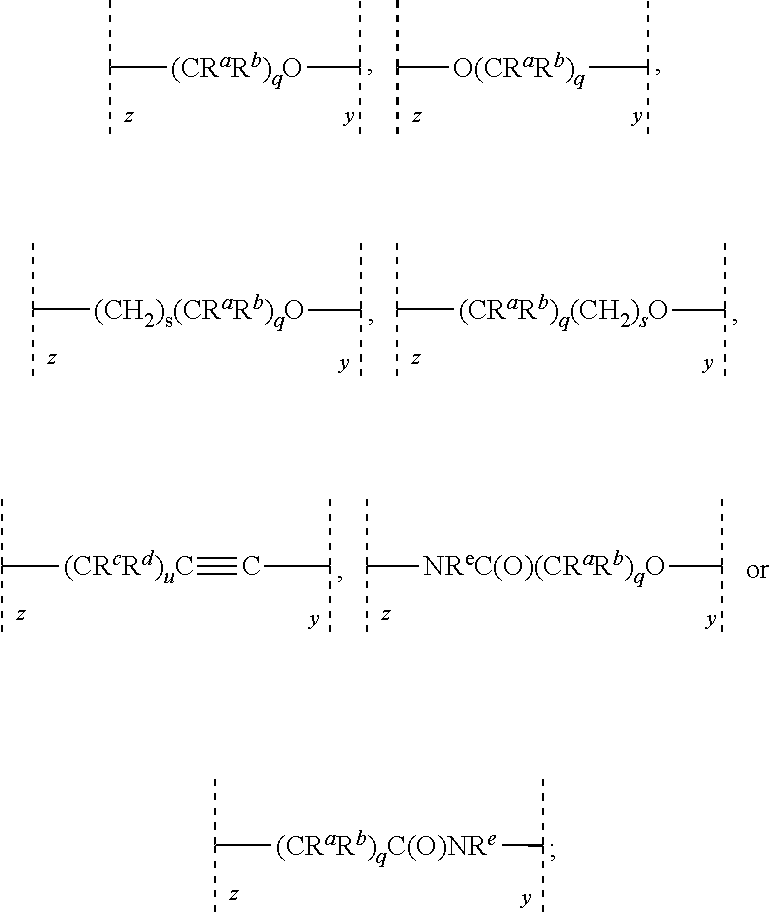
C([(CRaRb)qC(O)NRe]C(C)C)(C)C.C([(CRaRb)qO]C(C)C)(C)C.C([O(CRaRb)q]C(C)C)(C)C.C([(CH2)s(CRaRb)qO]C(C)C)(C)C.C([(CRaRb)q(CH2)sO]C(C)C)(C)C.C([(CRcRd)uC]#CC(C)C)(C)C.C([NReC(O)(CRaRb)qO]C(C)C)(C)C
